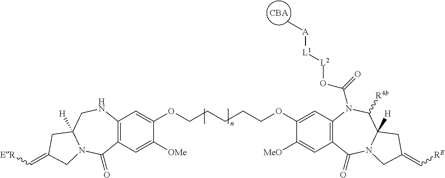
C12=C(C=C([OMe])C(OCCCCCOC3=CC4=C(C=C3[MeO])C(=O)N3C([H])(C([R4b])N4C(=O)O[L2][L1][A]C)CC(=C[RE])C3)=C1)C(=O)N1C([H])(CN2)CC(=C[ER])C1.[CBA]
